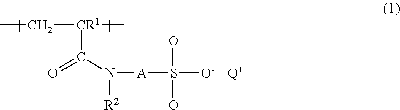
C([CR1](CC)C)(=O)N([R2])[A]S(=O)([O-])=O.[Q+]
